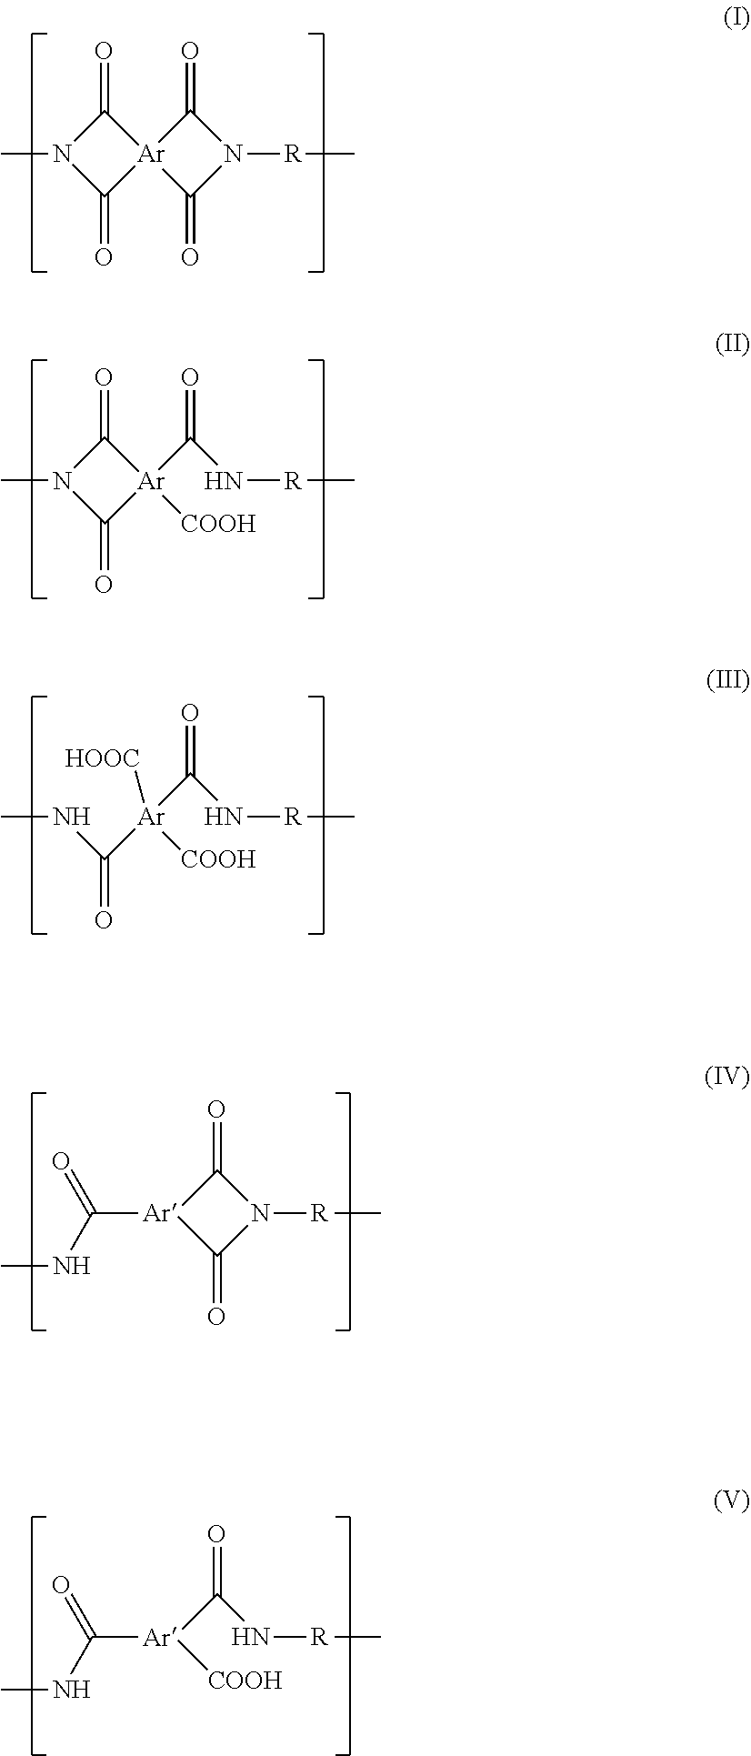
CN1C(=O)[Ar]2(C1=O)C(=O)N([R]C)C2=O.CN1C(=O)[Ar]([COOH])(C(N[R]C)=O)C1=O.CNC([Ar]([COOH])(C(N[R]C)=O)[HOOC])=O.O=C1[Ar](C(NC)=O)C(=O)N1[R]C.O=C([Ar]([COOH])C(NC)=O)N[R]C
